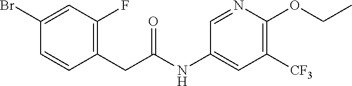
C1(Br)=CC(F)=C(CC(NC2=CC([CF3])=C(OCC)N=C2)=O)C=C1
